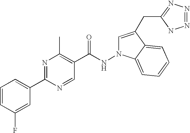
N1=C(C2=CC=CC(F)=C2)N=CC(C(NN2C=C(CC3=NN=NN3)C3=CC=CC=C23)=O)=C1C
